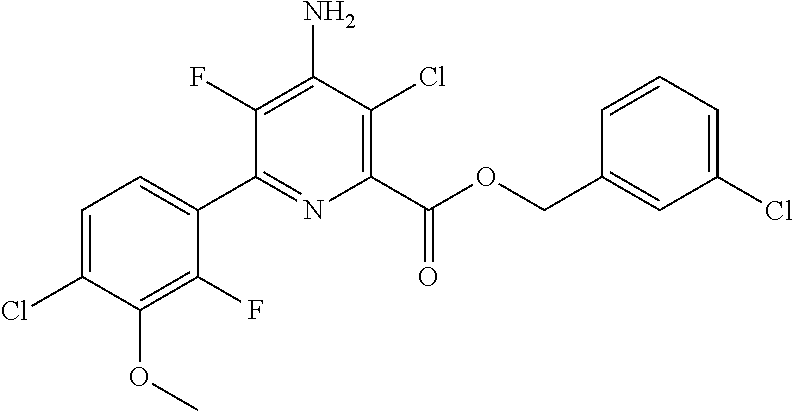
C1=C(Cl)C(OC)=C(F)C(C2=NC(C(OCC3=CC(Cl)=CC=C3)=O)=C(Cl)C(N)=C2F)=C1
